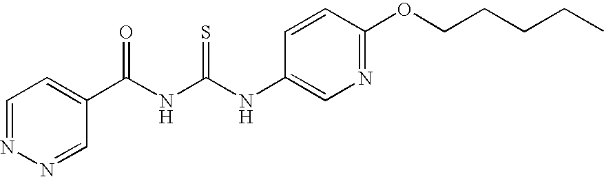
N(C(NC(C1=CC=NN=C1)=O)=S)C1=CN=C(OCCCCC)C=C1
